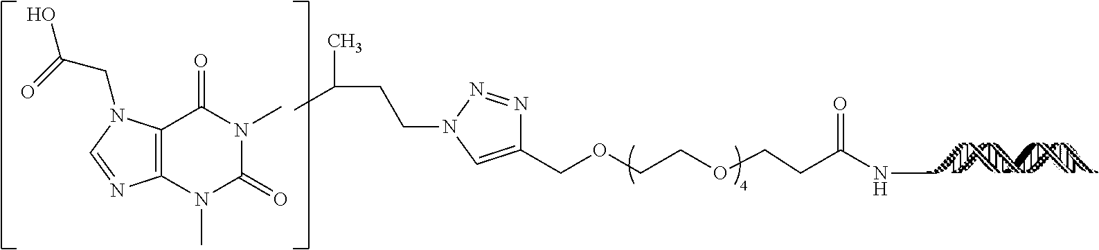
C1(COCCOCCC(NC)=O)=CN(CCC(C)C)N=N1.C12=C(N(C)C(=O)N(C)C1=O)N=CN2CC(=O)O
